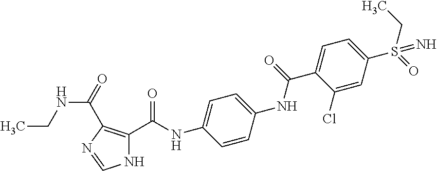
N1C(C(=O)NC2=CC=C(NC(C3=CC=C(S(CC)(=N)=O)C=C3Cl)=O)C=C2)=C(C(=O)NCC)N=C1
